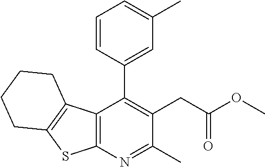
C12=C(N=C(C)C(CC(OC)=O)=C1C1=CC(C)=CC=C1)SC1=C2CCCC1
